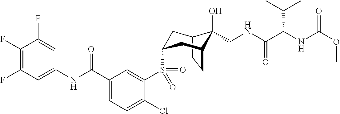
C1(F)=C(F)C=C(NC(C2=CC=C(Cl)C(S(=O)(=O)C3CC4C(O)(CNC(=O)C(C(C)C)NC(=O)OC)C(CC4)C3)=C2)=O)C=C1F
